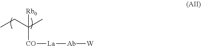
CCC(C)([Rb0])[CO][La][Ab][W]
